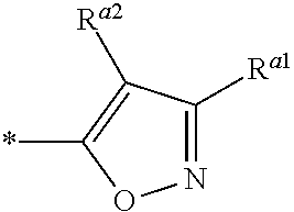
N1=C([Ra1])C([Ra2])=C(*)O1
